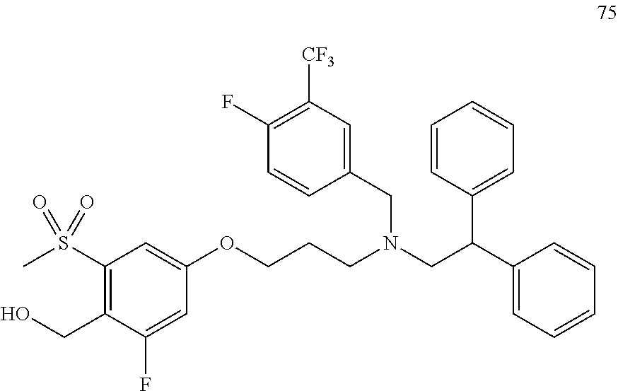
C(N(CC(C1=CC=CC=C1)C1=CC=CC=C1)CC1=CC([CF3])=C(F)C=C1)CCOC1=CC(S(C)(=O)=O)=C(CO)C(F)=C1
